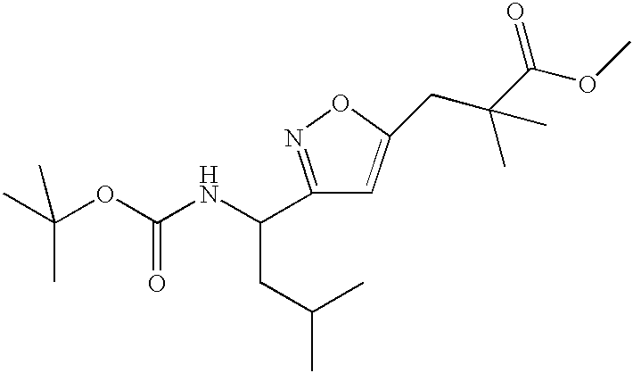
CC(OC(NC(C1=NOC(CC(C(OC)=O)(C)C)=C1)CC(C)C)=O)(C)C
